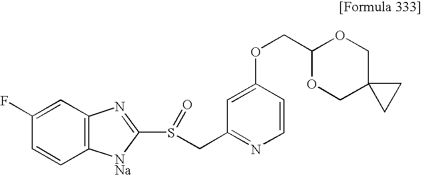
C1=C(F)C=CC2=C1N=C(S(CC1=NC=CC(OCC3OCC4(CO3)CC4)=C1)=O)[NNa]2
